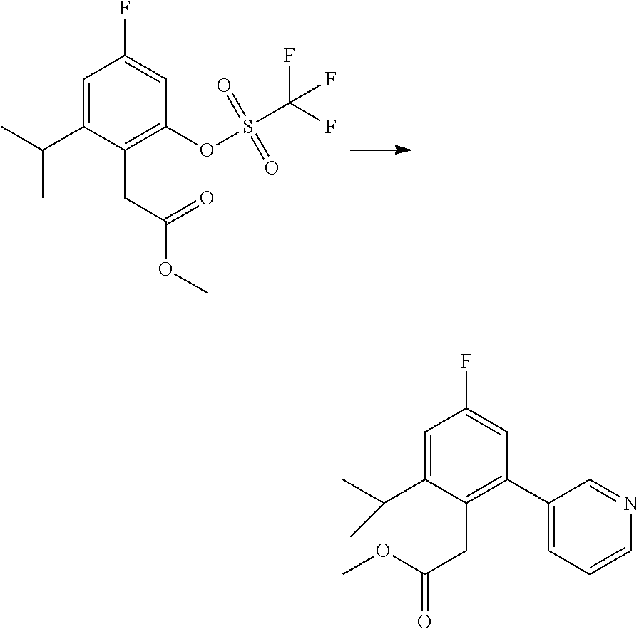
O(C(CC1=C(OS(C(F)(F)F)(=O)=O)C=C(F)C=C1C(C)C)=O)C.C1(F)=CC(C2=CC=CN=C2)=C(CC(=O)OC)C(C(C)C)=C1
